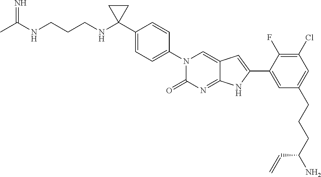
CC(NCCCNC1(C2=CC=C(N3C(=O)N=C4C(=C3)C=C(C3=CC(CCCC(N)C=C)=CC(Cl)=C3F)N4)C=C2)CC1)=N
